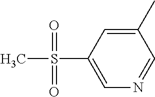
C1(C)=CC(S(=O)(=O)C)=CN=C1
